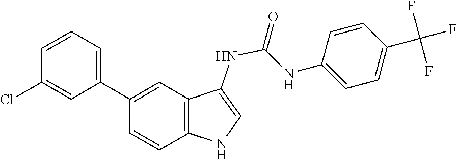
C1(Cl)=CC(C2=CC3=C(NC=C3NC(NC3=CC=C(C(F)(F)F)C=C3)=O)C=C2)=CC=C1
